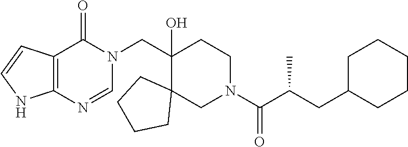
C1(CN2C(=O)C3=C(N=C2)NC=C3)(O)C2(CN(C(C(CC3CCCCC3)C)=O)CC1)CCCC2
